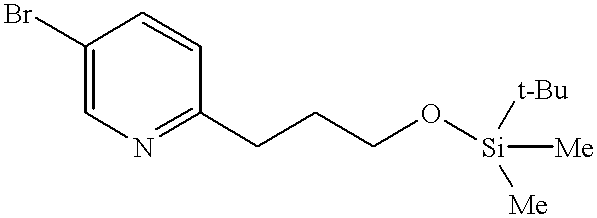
C1(Br)=CN=C(CCCO[Si]([t-Bu])([Me])[Me])C=C1
